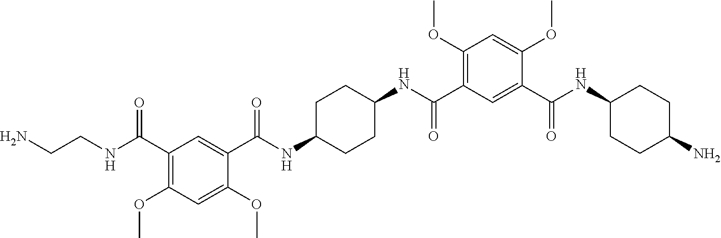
C1(C(NC2CCC(N)CC2)=O)=CC(C(NC2CCC(NC(C3=CC(C(NCCN)=O)=C(OC)C=C3OC)=O)CC2)=O)=C(OC)C=C1OC
